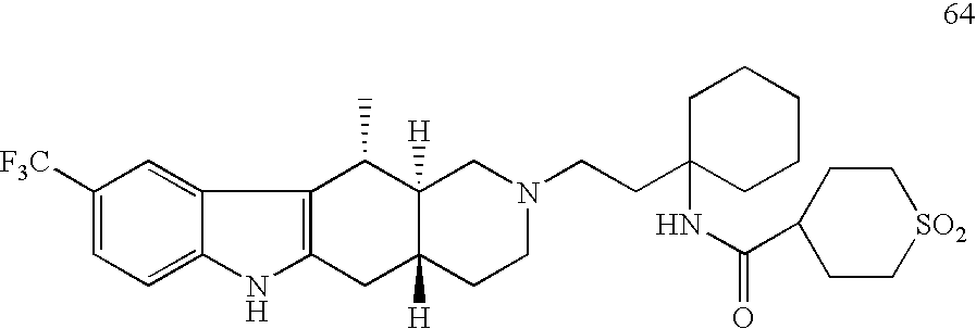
C1([F3C])=CC=C2C(=C1)C1=C(N2)CC2([H])C([H])(C1C)CN(CCC1(NC(C3CC[SO2]CC3)=O)CCCCC1)CC2
